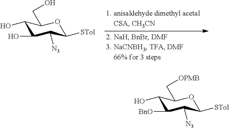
C1(O)C(O)C([N3])C([STol])OC1CO.C1(O)C([BnO])C([N3])C([STol])OC1C[OPMB]
